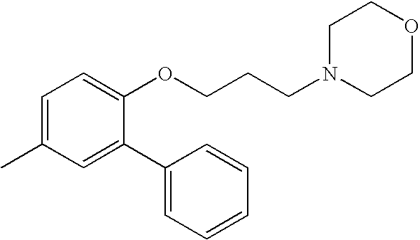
C1(C)=CC=C(OCCCN2CCOCC2)C(C2=CC=CC=C2)=C1
